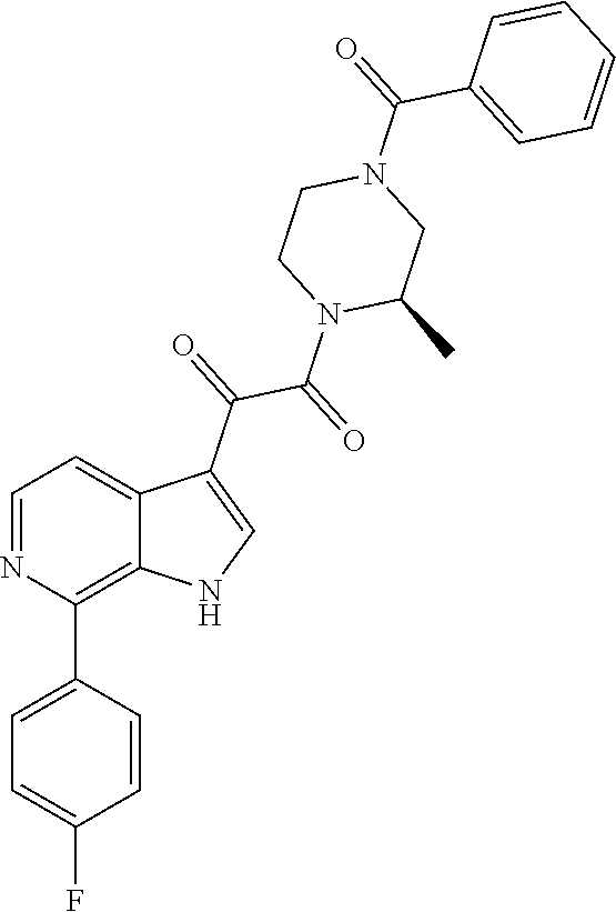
C1=NC(C2=CC=C(F)C=C2)=C2C(=C1)C(C(=O)C(=O)N1CCN(C(=O)C3=CC=CC=C3)CC1C)=CN2
